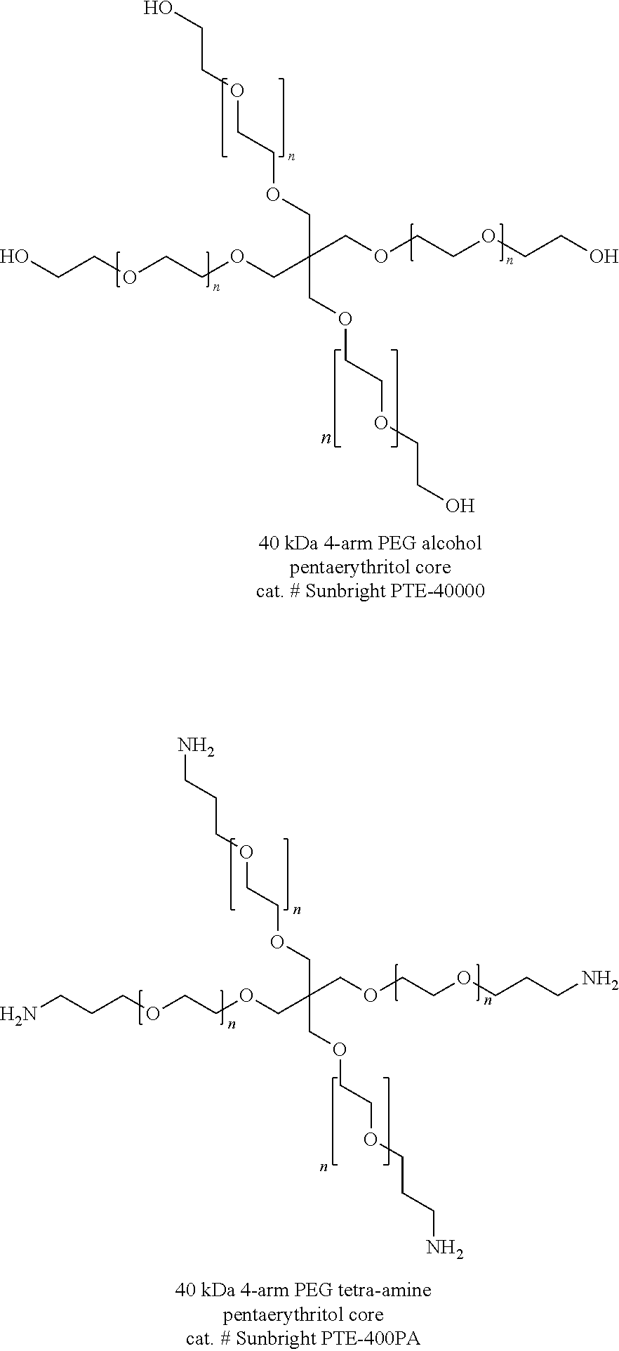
OCCOCCOCC(COCCOCCO)(COCCOCCO)COCCOCCO.C(CCOCCOCC(COCCOCCCN)(COCCOCCCN)COCCOCCCN)N
